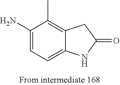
C1(N)=CC=C2C(=C1C)CC(=O)N2
